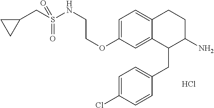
C1=C(OCCNS(CC2CC2)(=O)=O)C=C2C(=C1)CCC(N)C2CC1=CC=C(Cl)C=C1.Cl
